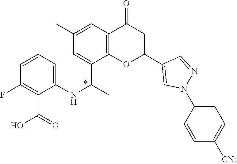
N(C1=CC=CC(F)=C1C(=O)O)C(C1=CC(C)=CC2=C1OC(C1=CN(C3=CC=C([CN])C=C3)N=C1)=CC2=O)C
